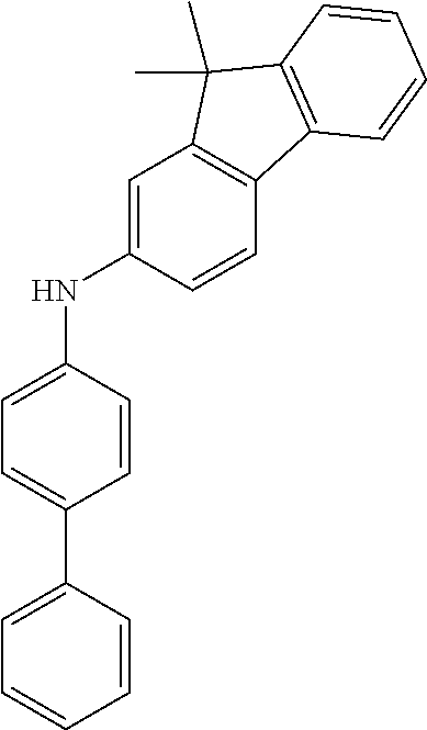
C1=C(C2=CC=C(NC3=CC4=C(C=C3)C3=C(C4(C)C)C=CC=C3)C=C2)C=CC=C1
